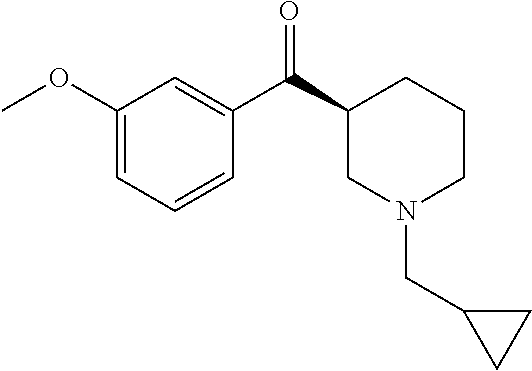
C1(OC)=CC=CC(C(=O)C2CN(CC3CC3)CCC2)=C1
